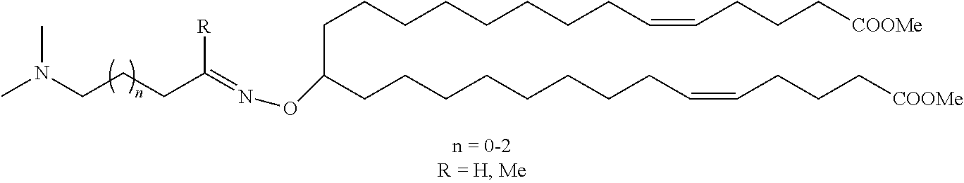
C(CCCCCC=CCCC[COOMe])CCC(CCCCCCCCC=CCCC[COOMe])ON=C(CCCN(C)C)[R]
